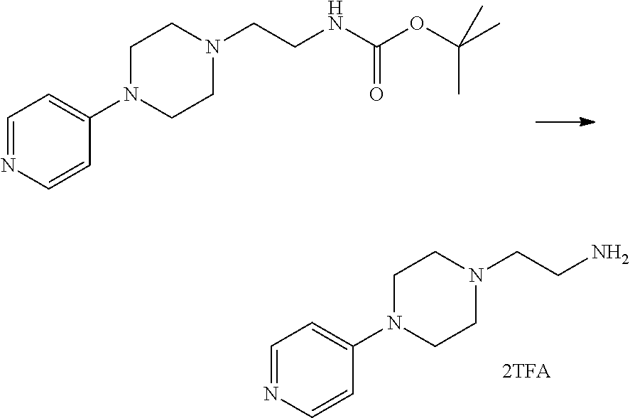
C(CNC(OC(C)(C)C)=O)N1CCN(C2=CC=NC=C2)CC1.C(CN)N1CCN(C2=CC=NC=C2)CC1
